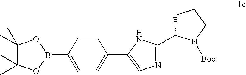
C1=CC(B2OC(C)(C)C(C)(C)O2)=CC=C1C1=CN=C(C2CCCN2[Boc])N1
